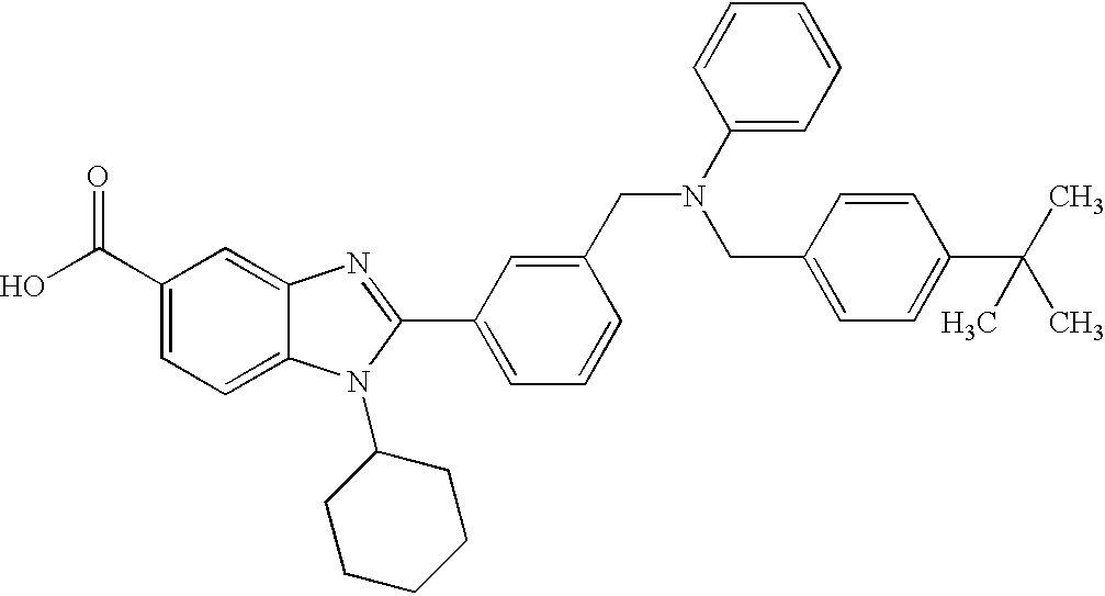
OC(C1=CC=C2C(=C1)N=C(C1=CC=CC(CN(C3=CC=CC=C3)CC3=CC=C(C(C)(C)C)C=C3)=C1)N2C1CCCCC1)=O
